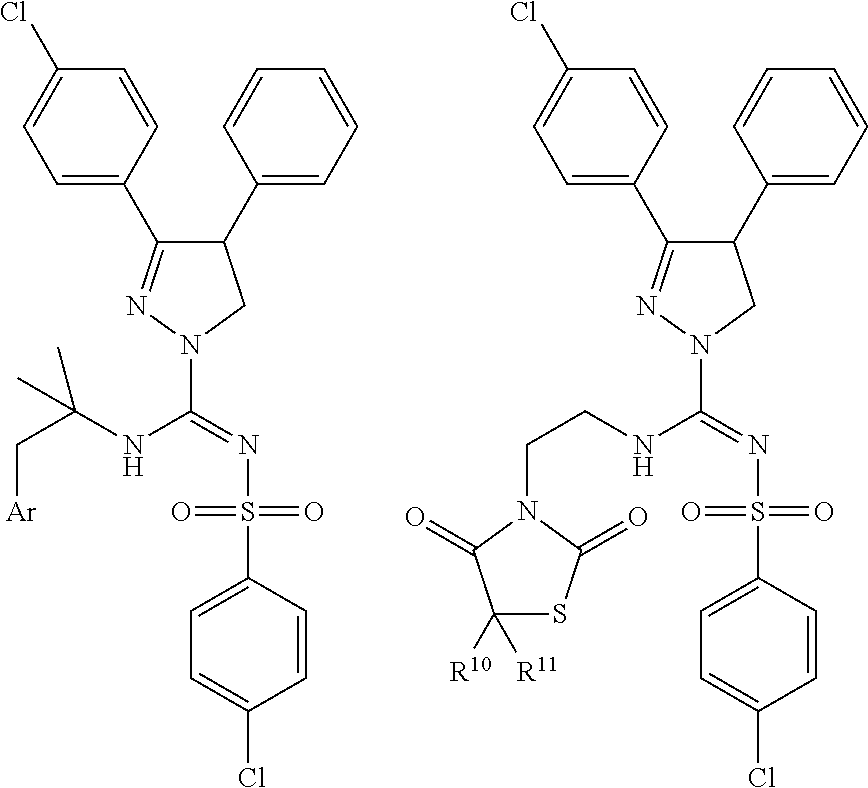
C1=C(C2=NN(C(=NS(=O)(=O)C3=CC=C(Cl)C=C3)NC(C[Ar])(C)C)CC2C2=CC=CC=C2)C=CC(Cl)=C1.C1=C(C2=NN(C(=NS(=O)(=O)C3=CC=C(Cl)C=C3)NCCN3C(=O)C([R10])([R11])SC3=O)CC2C2=CC=CC=C2)C=CC(Cl)=C1
